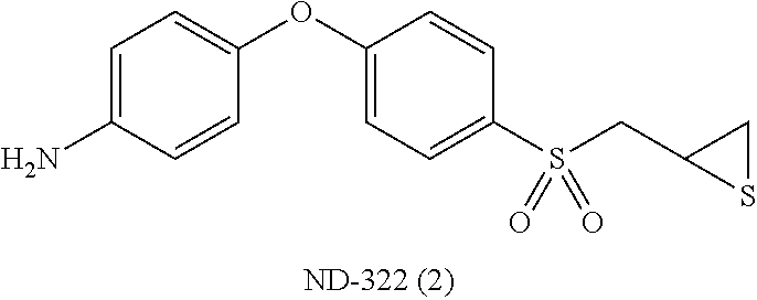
C1=C(N)C=CC(OC2=CC=C(S(CC3SC3)(=O)=O)C=C2)=C1
